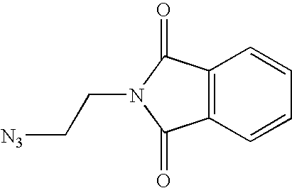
[N3]CCN1C(=O)C2=C(C=CC=C2)C1=O
